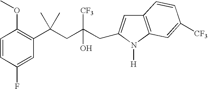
C1(F)=CC(C(CC(CC2=CC3=C(N2[H])C=C([CF3])C=C3)([CF3])O)(C)C)=C(OC)C=C1
